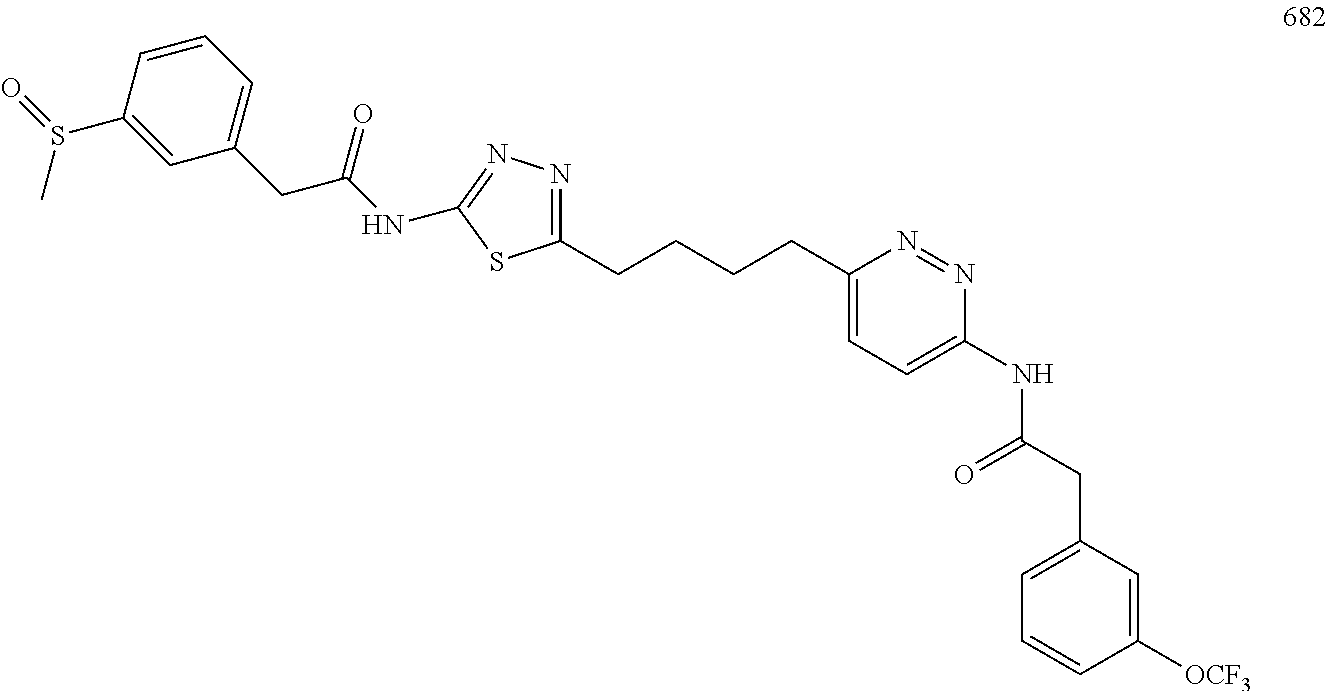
C1(CCCCC2=CC=C(NC(CC3=CC=CC([OCF3])=C3)=O)N=N2)=NN=C(NC(CC2=CC=CC(S(=O)C)=C2)=O)S1
